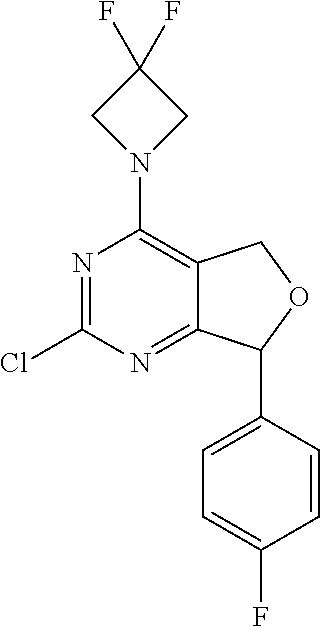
N1=C(Cl)N=C2C(=C1N1CC(F)(F)C1)COC2C1=CC=C(F)C=C1
